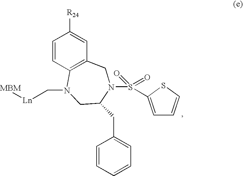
C1=CC2=C(C=C1[R24])CN(S(C1=CC=CS1)(=O)=O)C(CC1=CC=CC=C1)CN2C[Ln][MBM]
